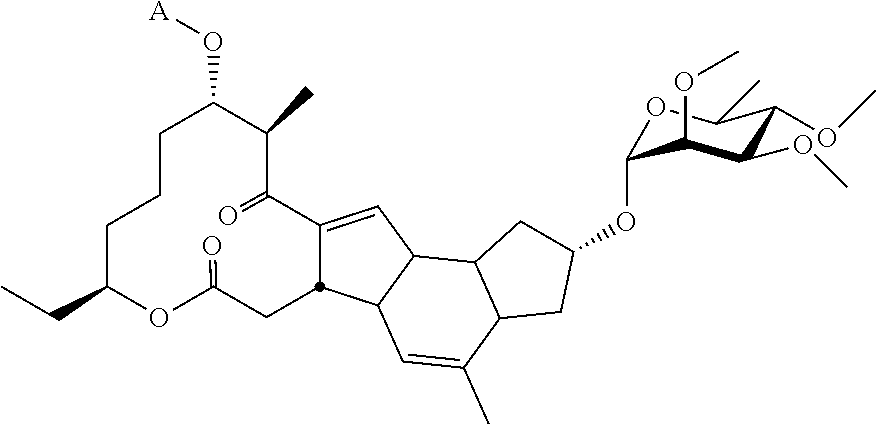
C1CCC(CC)OC(=O)CC2C(=CC3C2C=C(C)C2C3CC(OC3OC(C)C(OC)C(OC)C3OC)C2)C(=O)C(C)C1O[A]
